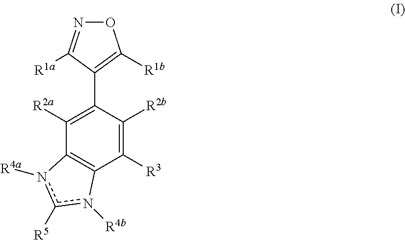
C1([R3])=C([R2b])C(C2=C([R1b])ON=C2[R1a])=C([R2a])C2=C1n([R4b])c([R5])n2[R4a]
